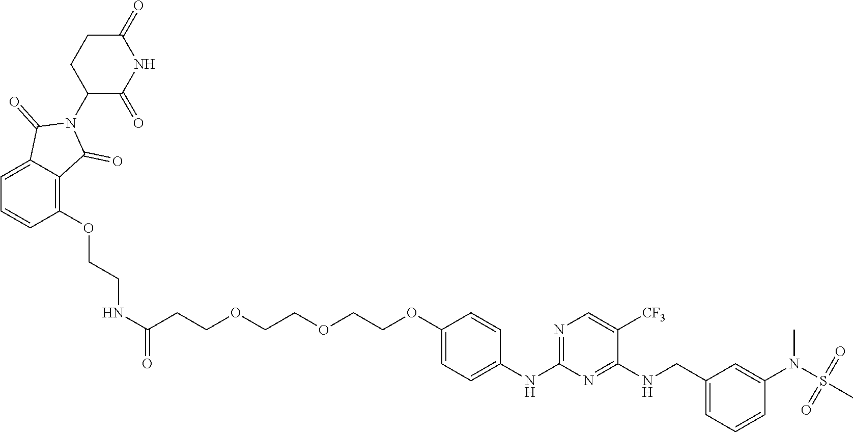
C(COCCOCCOC1=CC=C(NC2=NC=C([CF3])C(NCC3=CC=CC(N(C)S(C)(=O)=O)=C3)=N2)C=C1)C(NCCOC1=C2C(=CC=C1)C(=O)N(C1C(=O)NC(=O)CC1)C2=O)=O
